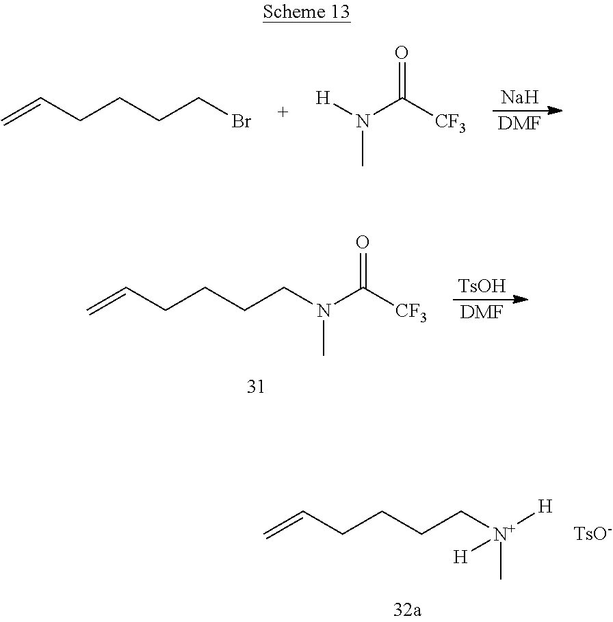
[Na].[DMF].C=CCCCCBr.[H]N(C([CF3])=O)C.[TsOH].[DMF].C(N(C([CF3])=O)C)CCCC=C.C([N+]([H])(C)[H])CCCC=C.[TsO-]
